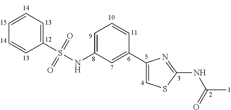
C1=C(NS(C2=CC=CC=C2)(=O)=O)C=C(C2=CSC(NC(C)=O)=N2)C=C1
